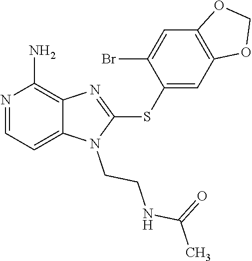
C12=CC=NC(N)=C1N=C(SC1=CC3=C(C=C1Br)OCO3)N2CCNC(C)=O
